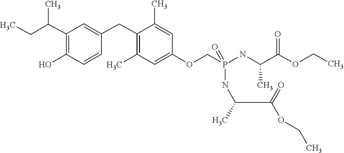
C(C(C)NP(COC1=CC(C)=C(CC2=CC(C(CC)C)=C(O)C=C2)C(C)=C1)(=O)NC(C(OCC)=O)C)(=O)OCC
